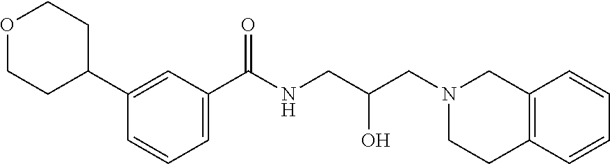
C1(C2CCOCC2)=CC(C(NCC(CN2CCC3=C(C2)C=CC=C3)O)=O)=CC=C1
